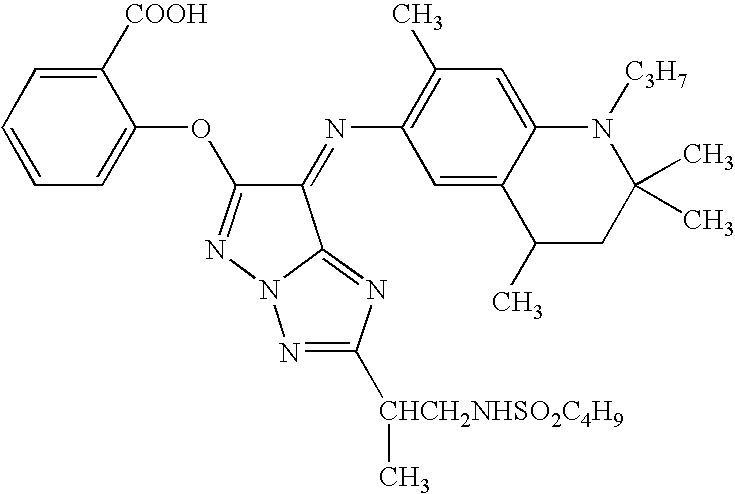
C1(=NC2=C(C)C=C3C(=C2)C(C)CC(C)(C)N3[C3H7])C(OC2=CC=CC=C2[COOH])=NN2C1=NC([CHCH2NHSO2C4H9]C)=N2
